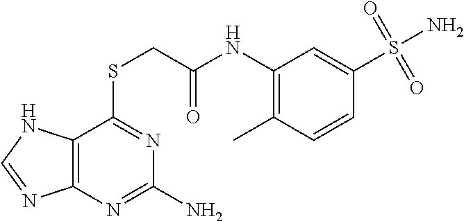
C12=C(N=C(N)N=C1SCC(NC1=C(C)C=CC(S(=O)(=O)N)=C1)=O)N=CN2
